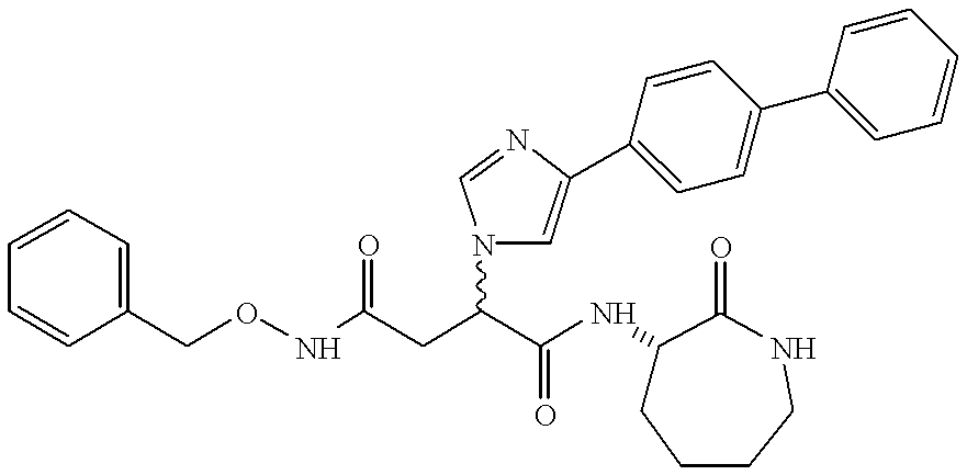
N(C(CC(C(NC1CCCCNC1=O)=O)N1C=C(C2=CC=C(C3=CC=CC=C3)C=C2)N=C1)=O)OCC1=CC=CC=C1
